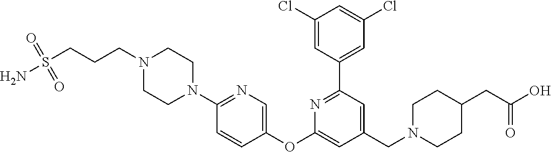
C1(Cl)=CC(C2=NC(OC3=CN=C(N4CCN(CCCS(=O)(=O)N)CC4)C=C3)=CC(CN3CCC(CC(O)=O)CC3)=C2)=CC(Cl)=C1
